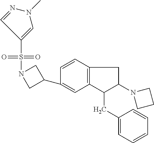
C1(C2CN(S(=O)(=O)C3=CN(C)N=C3)C2)=CC2=C(C=C1)CC(N1CCC1)C2CC1=CC=CC=C1
